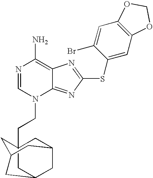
N1=CN(CCC23CC4CC(C2)CC(C3)C4)C2=NC(SC3=CC4=C(C=C3Br)OCO4)=NC2=C1N
